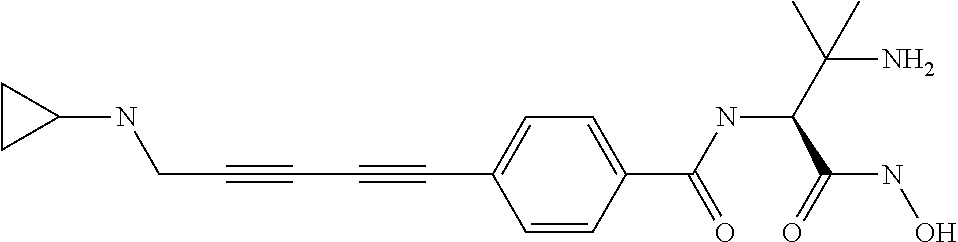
N(CC#CC#CC1=CC=C(C(NC(C(N)(C)C)C(NO)=O)=O)C=C1)C1CC1
